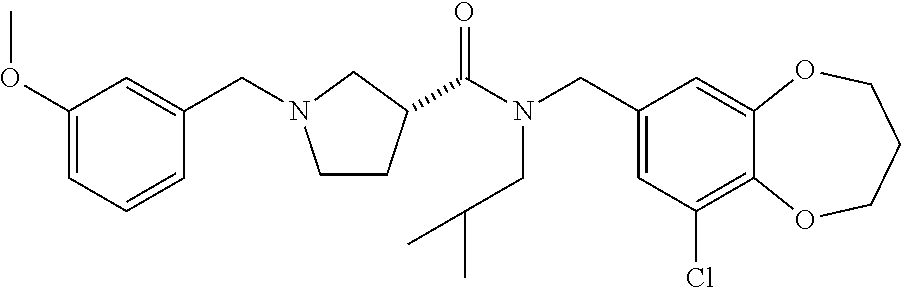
C1(CN(C(=O)C2CCN(CC3=CC(OC)=CC=C3)C2)CC(C)C)=CC(Cl)=C2C(=C1)OCCCO2
